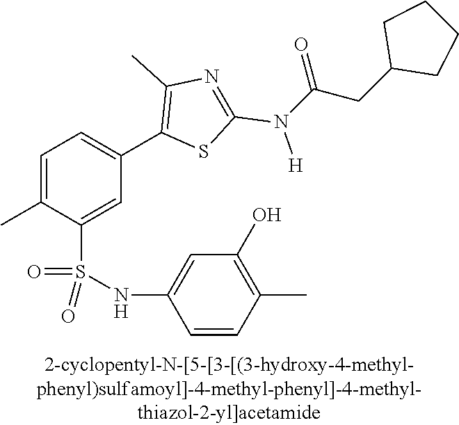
C1=C(C)C(S(NC2=CC(O)=C(C)C=C2)(=O)=O)=CC(C2=C(C)N=C(N([H])C(CC3CCCC3)=O)S2)=C1
